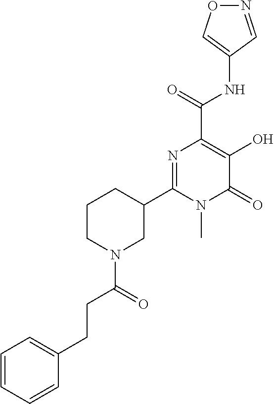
O1N=CC(NC(C2=C(O)C(=O)N(C)C(C3CCCN(C(=O)CCC4=CC=CC=C4)C3)=N2)=O)=C1
